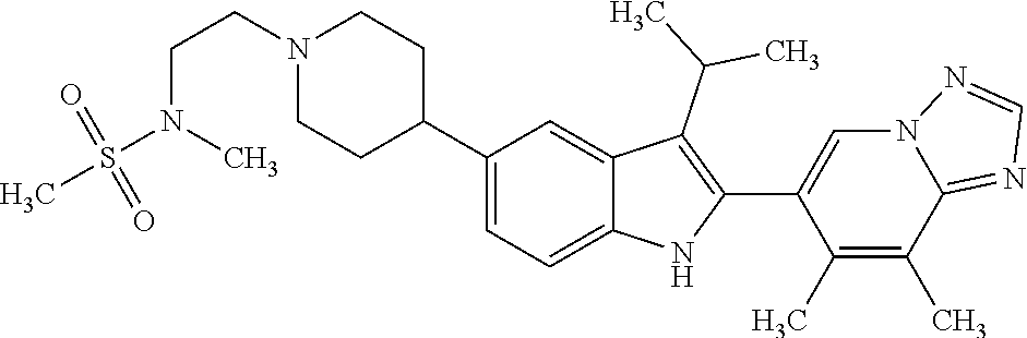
N1(CCN(C)S(C)(=O)=O)CCC(C2=CC=C3C(=C2)C(C(C)C)=C(C2=CN4C(=NC=N4)C(C)=C2C)N3)CC1
